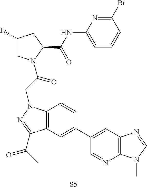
C1(F)CN(C(CN2C3=C(C=C(C4=CC5=C(N=C4)N(C)C=N5)C=C3)C(C(=O)C)=N2)=O)C(C(=O)NC2=CC=CC(Br)=N2)C1.[S5]
